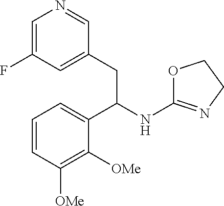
C1=C(F)C=C(CC(NC2=NCCO2)C2=CC=CC([OMe])=C2[OMe])C=N1
